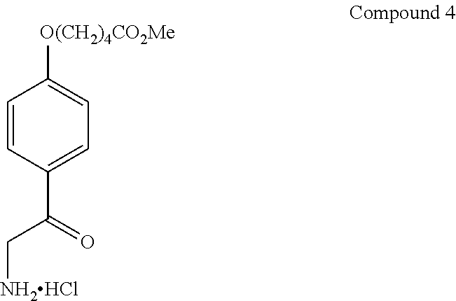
C1=CC(C(=O)C[NH2HCl])=CC=C1[O(CH2)4CO2Me]
